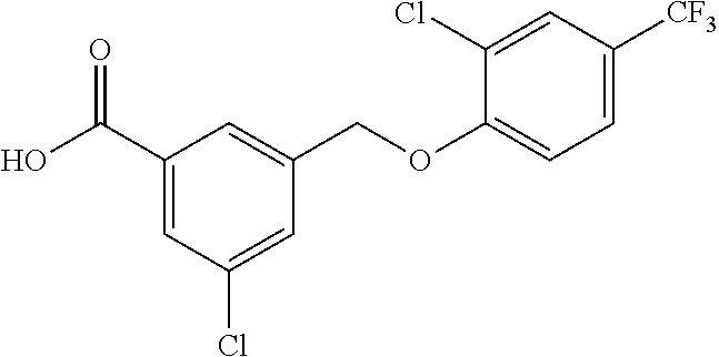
C1(C(O)=O)=CC(Cl)=CC(COC2=CC=C([CF3])C=C2Cl)=C1
